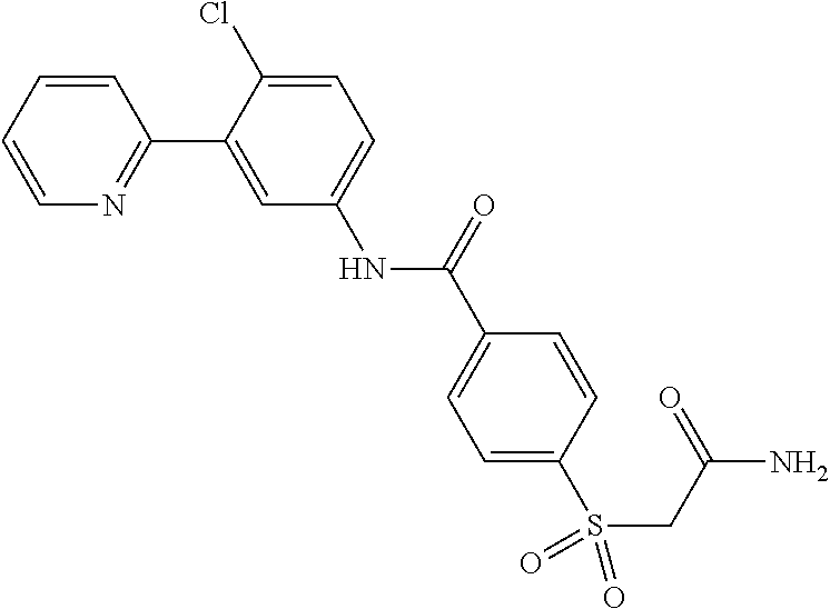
C1=CC=CN=C1C1=CC(NC(C2=CC=C(S(=O)(=O)CC(N)=O)C=C2)=O)=CC=C1Cl
